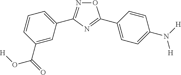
C1(C(O[H])=O)=CC(C2=NOC(C3=CC=C(N([H])[H])C=C3)=N2)=CC=C1
